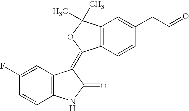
C1=C(F)C=CC2=C1C(=C1C3=C(C(C)(C)O1)C=C(CC=O)C=C3)C(=O)N2
